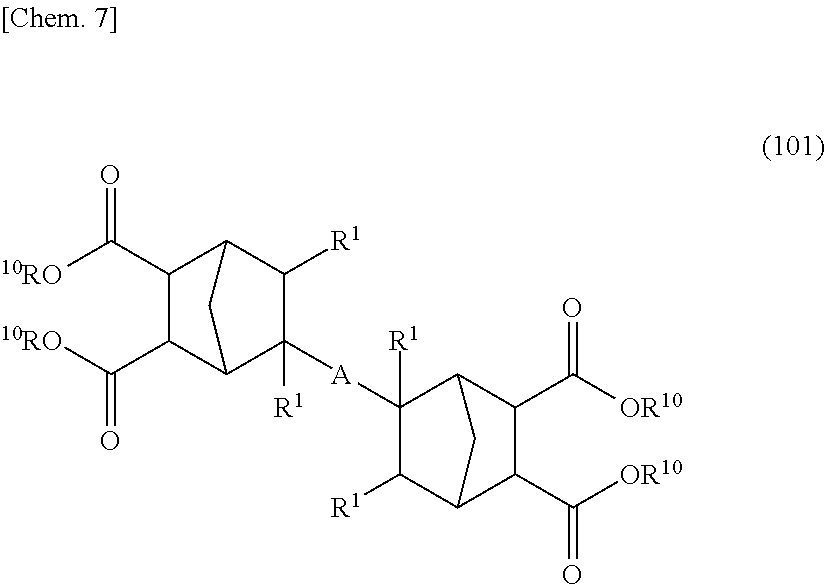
C1(C([10RO])=O)C(C([10RO])=O)C2C([A]C3([R1])C([R1])C4C(C([OR10])=O)C(C([OR10])=O)C3C4)([R1])C([R1])C1C2
